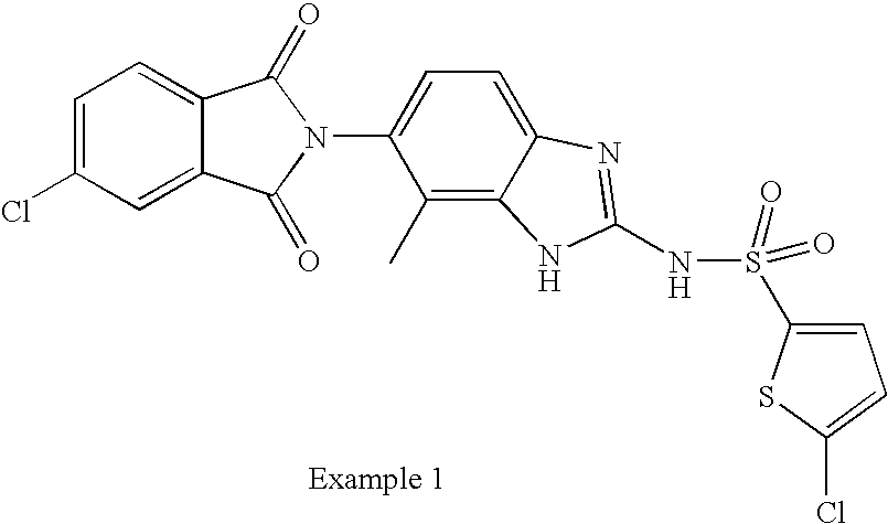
C1=C(Cl)C=C2C(=C1)C(=O)N(C1=CC=C3C(=C1C)NC(NS(=O)(=O)C1=CC=C(Cl)S1)=N3)C2=O
